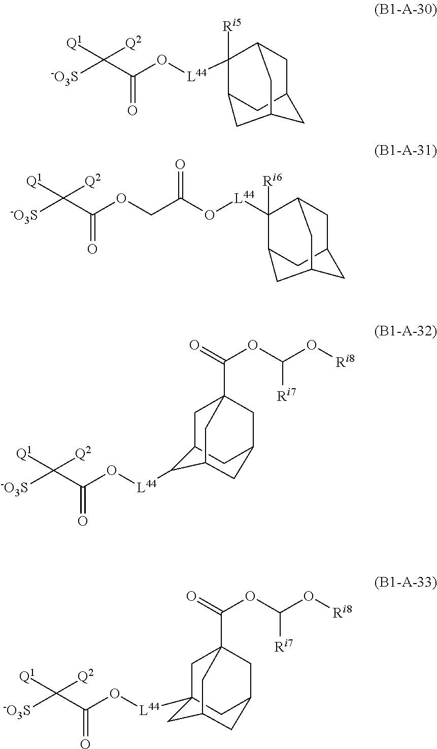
O(C(C([-O3S])([Q1])[Q2])=O)[L44]C1([Ri5])C2CC3CC1CC(C3)C2.O(C(C([-O3S])([Q1])[Q2])=O)CC(O[L44]C1([Ri6])C2CC3CC1CC(C3)C2)=O.C1C2CC3(C(=O)OC(O[Ri8])[Ri7])CC1C([L44]OC(C([-O3S])([Q1])[Q2])=O)C(C2)C3.C1C2CC3(C(=O)OC(O[Ri8])[Ri7])CC1([L44]OC(C([-O3S])([Q1])[Q2])=O)CC(C2)C3
